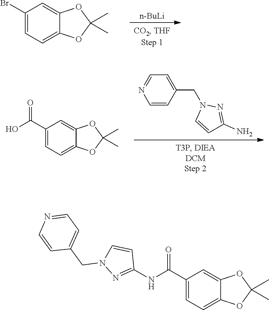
C1(Br)=CC=C2C(=C1)OC(C)(C)O2.[n-BuLi].C1(C(O)=O)=CC=C2C(=C1)OC(C)(C)O2.C1=CC(CN2C=CC(N)=N2)=CC=N1.C1(C(NC2=NN(CC3=CC=NC=C3)C=C2)=O)=CC=C2C(=C1)OC(C)(C)O2
